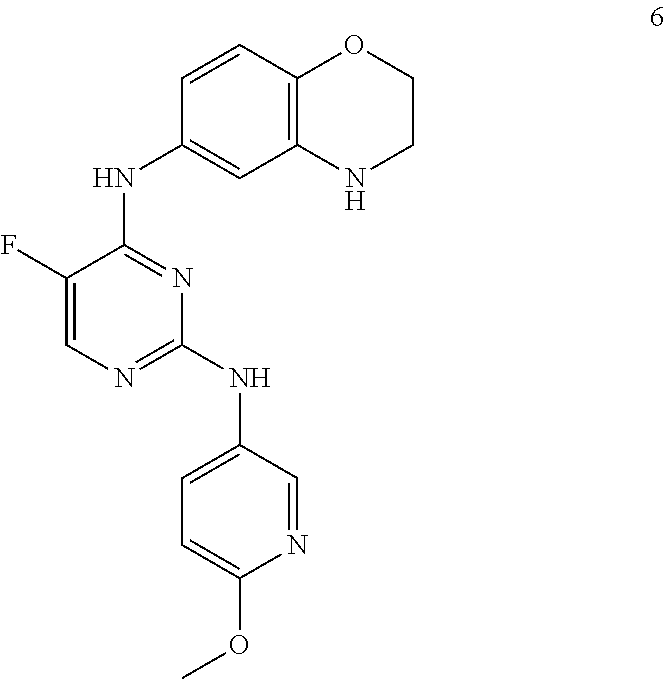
C12=C(C=CC(NC3=NC(NC4=CC=C(OC)N=C4)=NC=C3F)=C1)OCCN2
